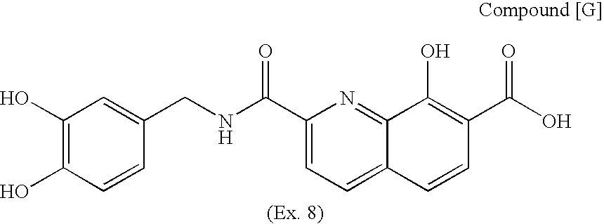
C1(C(NCC2=CC(O)=C(O)C=C2)=O)=CC=C2C(=N1)C(O)=C(C(O)=O)C=C2
